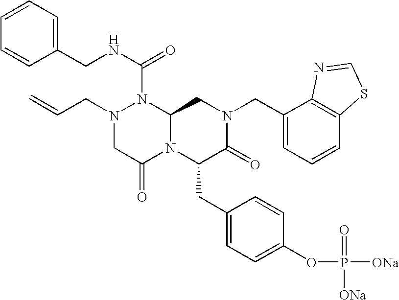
N(C(N1N(CC=C)CC(=O)N2C1CN(CC1=CC=CC3=C1N=CS3)C(=O)C2CC1=CC=C(OP([ONa])(=O)[ONa])C=C1)=O)CC1=CC=CC=C1
